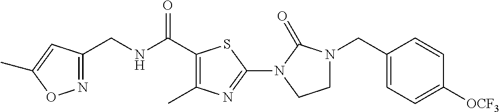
N(C(C1=C(C)N=C(N2C(=O)N(CC3=CC=C([OCF3])C=C3)CC2)S1)=O)CC1=NOC(C)=C1
